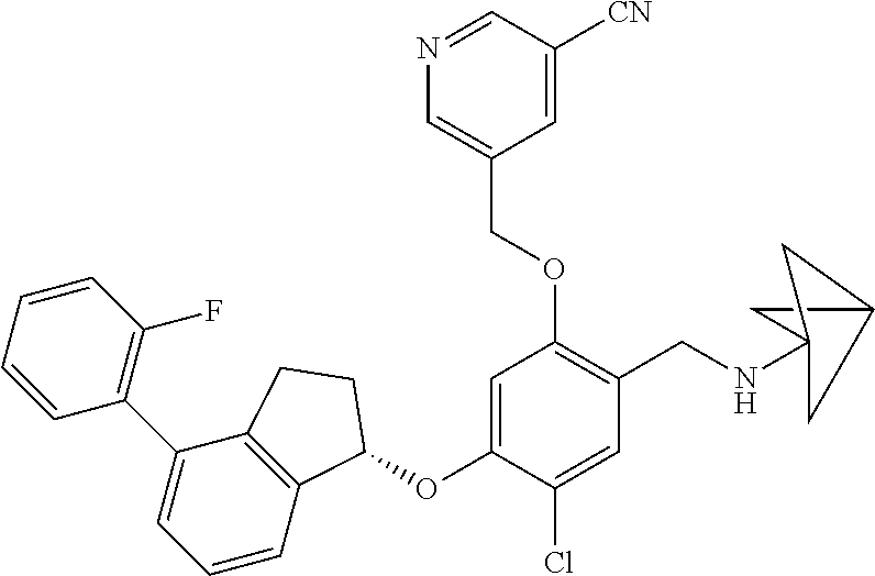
C1=CC=CC(F)=C1C1=CC=CC2=C1CCC2OC1=CC(OCC2=CN=CC([CN])=C2)=C(CNC23CC(C2)C3)C=C1Cl
